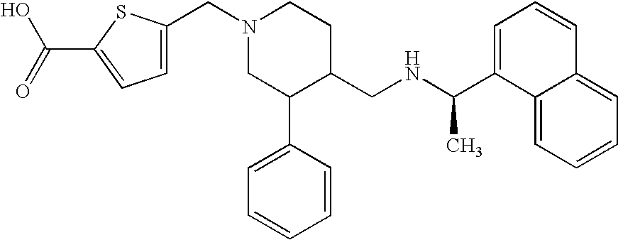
N1(CC2=CC=C(C(=O)O)S2)CC(C2=CC=CC=C2)C(CNC(C2=CC=CC3=CC=CC=C23)C)CC1
